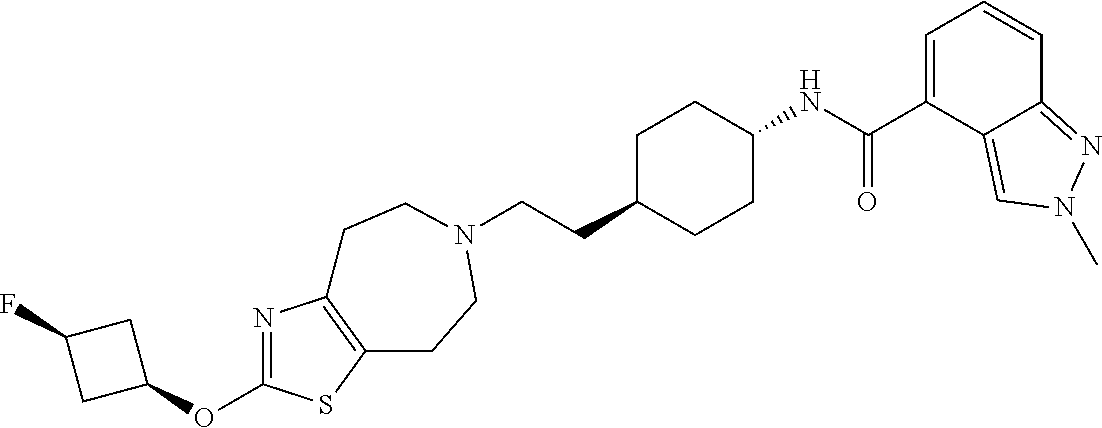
C(CC1CCC(NC(C2=CC=CC3=NN(C)C=C23)=O)CC1)N1CCC2=C(N=C(OC3CC(F)C3)S2)CC1
